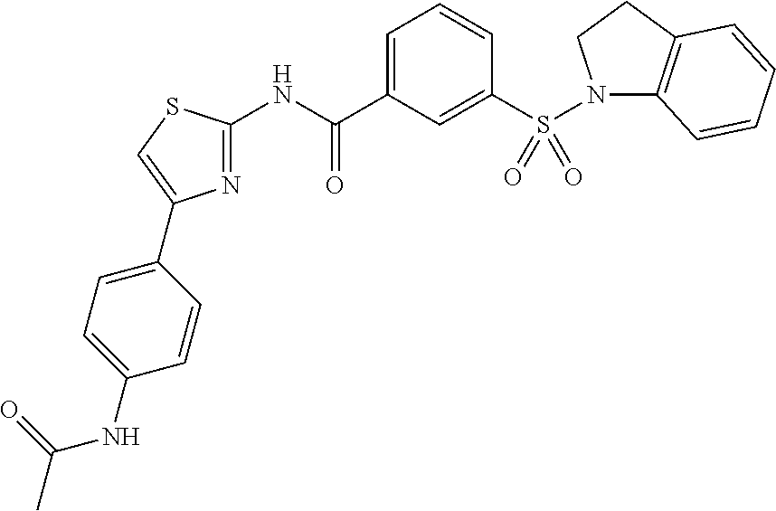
C1=C(C(NC2=NC(C3=CC=C(NC(C)=O)C=C3)=CS2)=O)C=C(S(N2C3=C(CC2)C=CC=C3)(=O)=O)C=C1
